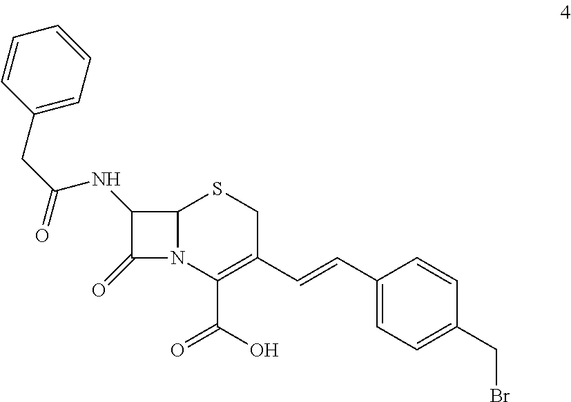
C12N(C(C(O)=O)=C(C=CC3=CC=C(CBr)C=C3)CS1)C(=O)C2NC(CC1=CC=CC=C1)=O
